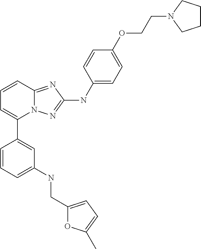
C1=CC2=NC(NC3=CC=C(OCCN4CCCC4)C=C3)=NN2C(C2=CC(NCC3=CC=C(C)O3)=CC=C2)=C1
